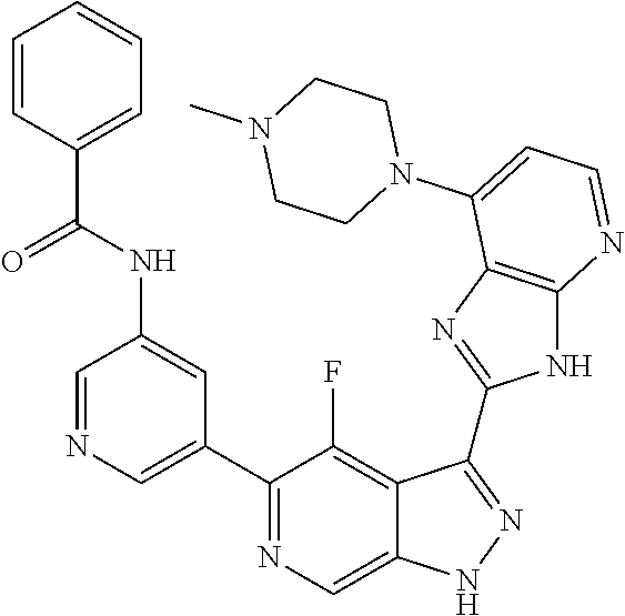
C1=NC=C(C2=NC=C3C(=C2F)C(C2=NC4=C(N2)N=CC=C4N2CCN(C)CC2)=NN3)C=C1NC(=O)C1=CC=CC=C1
